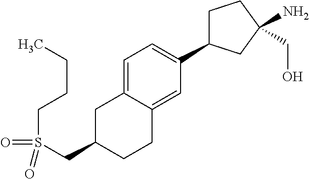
C1C(CS(CCCC)(=O)=O)CCC2=CC(C3CCC(CO)(N)C3)=CC=C12
